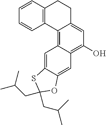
C1=CC2=C(C=C1)C1=C3C(=C(O)C=C1CC2)C=C1C(=C3)SC(CC(C)C)(CC(C)C)O1
